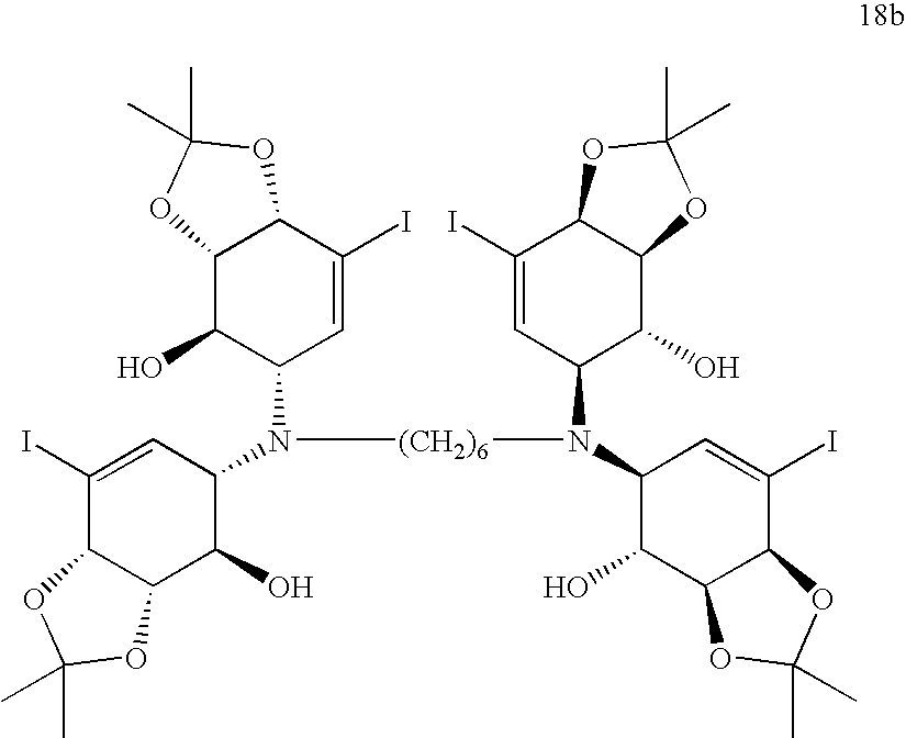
C1(I)=CC(N([(CH2)6]N(C2C(O)C3C(C(I)=C2)OC(C)(C)O3)C2C(O)C3C(C(I)=C2)OC(C)(C)O3)C2C=C(I)C3C(C2O)OC(C)(C)O3)C(O)C2C1OC(C)(C)O2
